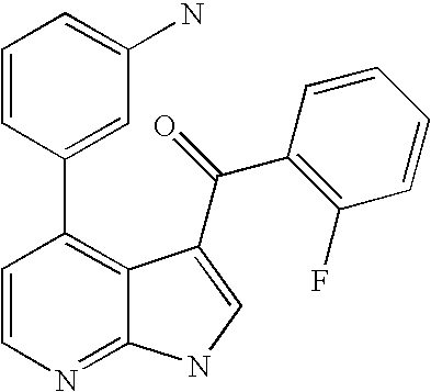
C1=CN=C2C(=C1C1=CC(N)=CC=C1)C(C(C1=C(F)C=CC=C1)=O)=CN2
